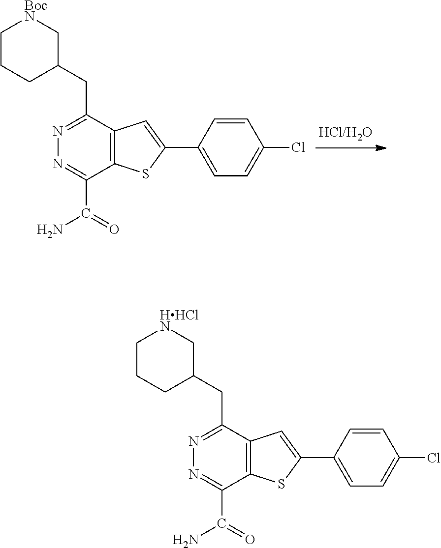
C1CCC(CC2=NN=C(C(N)=O)C3=C2C=C(C2=CC=C(Cl)C=C2)S3)C[BocN]1.C1CCC(CC2=NN=C(C(N)=O)C3=C2C=C(C2=CC=C(Cl)C=C2)S3)C[HHClN]1
